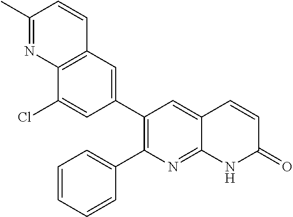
C12=C(C=C(C3=C(C4=CC=CC=C4)N=C4C(=C3)C=CC(=O)N4)C=C1Cl)C=CC(C)=N2
